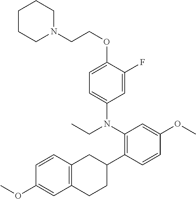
N1(CCOC2=CC=C(N(C3=C(C4CC5=C(CC4)C=C(OC)C=C5)C=CC(OC)=C3)CC)C=C2F)CCCCC1
